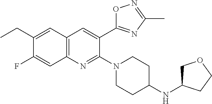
C1(CC)=CC2=C(N=C(N3CCC(NC4COCC4)CC3)C(C3=NC(C)=NO3)=C2)C=C1F
